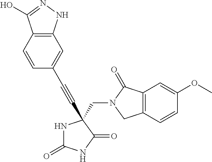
N1C(=O)NC(=O)C1(CN1C(=O)C2=C(C1)C=CC(OC)=C2)C#CC1=CC2=C(C=C1)C(O)=NN2
